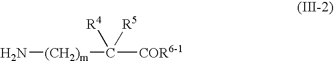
[(CH2)m](C([COR6-1])([R4])[R5])N
